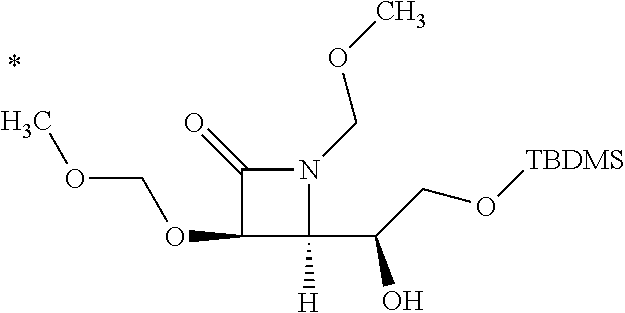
C1(OCOC)C([H])(C(CO[TBDMS])O)N(COC)C1=O
